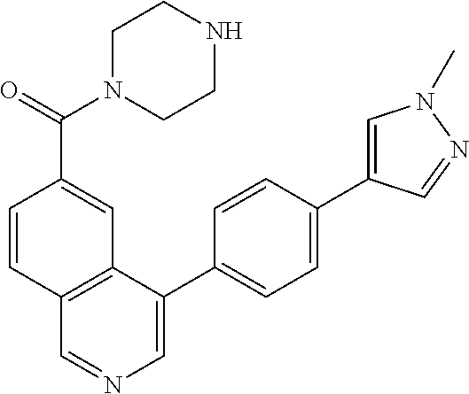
C1=CC(C(N2CCNCC2)=O)=CC2=C1C=NC=C2C1=CC=C(C2=CN(C)N=C2)C=C1
